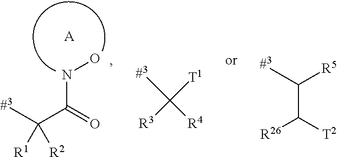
C(C([T2])[R26])(C)[R5].CC([R3])([T1])[R4].N(C(=O)C(C)([R1])[R2])O.[A]
